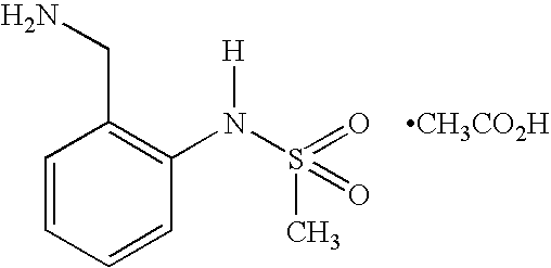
C1=CC=CC(N([H])S(C)(=O)=O)=C1CN.[CH3CO2H]
